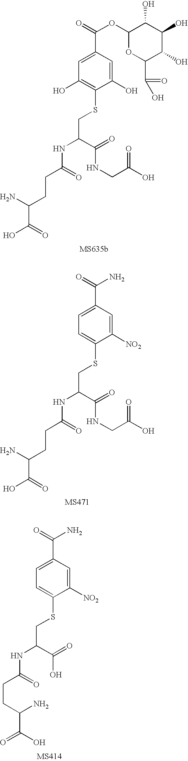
C1=C(C(=O)OC2OC(C(=O)O)C(O)C(O)C2O)C=C(O)C(SCC(NC(CCC(N)C(=O)O)=O)C(=O)NCC(=O)O)=C1O.C1=C(C(=O)N)C=C([NO2])C(SCC(NC(CCC(N)C(=O)O)=O)C(=O)NCC(=O)O)=C1.C1=C(C(=O)N)C=C([NO2])C(SCC(NC(CCC(N)C(=O)O)=O)C(=O)O)=C1
